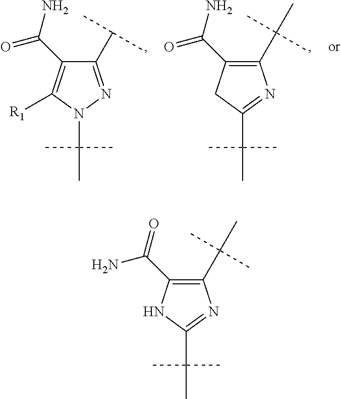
C1(C(C)(C)C)=C(C(N)=O)NC(C(C)(C)C)=N1.C1(C(C)C)=NN(C(C)(C)C)C([R1])=C1C(=O)N.C1(C(C)(C)C)=C(C(=O)N)CC(C(C)(C)C)=N1
